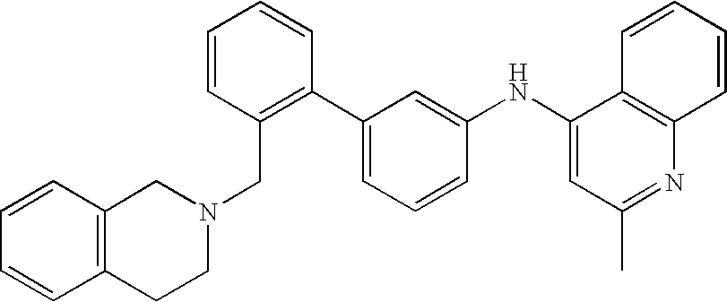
C1=CC=CC2=C1CN(CC1=C(C3=CC=CC(NC4=CC(C)=NC5=C4C=CC=C5)=C3)C=CC=C1)CC2
